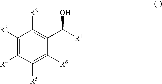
C1([R5])=C([R6])C(C([R1])O)=C([R2])C([R3])=C1[R4]
